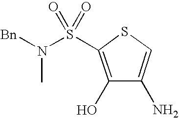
[Bn]N(C)S(=O)(=O)C1=C(O)C(N)=CS1
